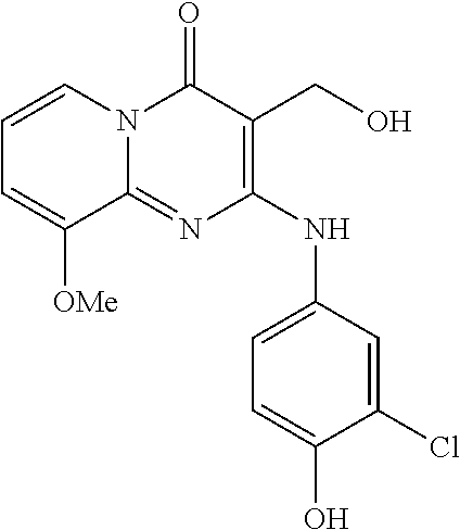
C1(Cl)=CC(NC2=C(CO)C(=O)N3C(=N2)C([OMe])=CC=C3)=CC=C1O
